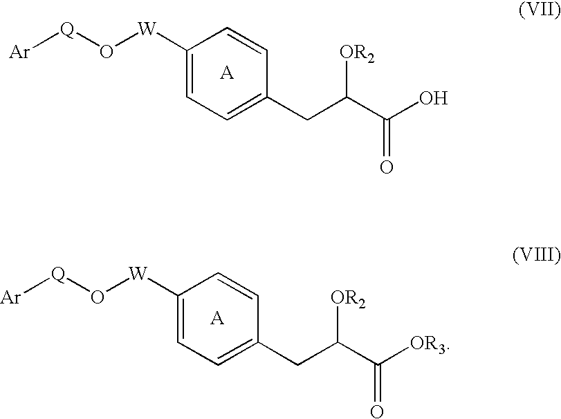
[Ar][Q]O[W]C1=CC=C(CC(C(O)=O)[OR2])C=C1.[Ar][Q]O[W]C1=CC=C(CC(C([OR3])=O)[OR2])C=C1
